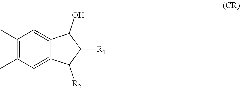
C1(C)=C(C)C(C)=C2C(=C1C)C(O)C([R1])C2[R2]
